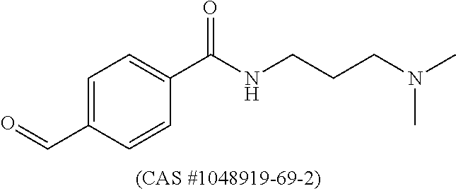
C1=C(C=O)C=CC(C(NCCCN(C)C)=O)=C1
